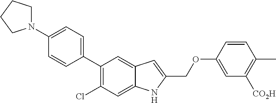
C1(C2=C(Cl)C=C3C(=C2)C=C(COC2=CC([CO2H])=C(C)C=C2)N3)=CC=C(N2CCCC2)C=C1
